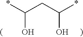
C(O)(CC(O)*)*
